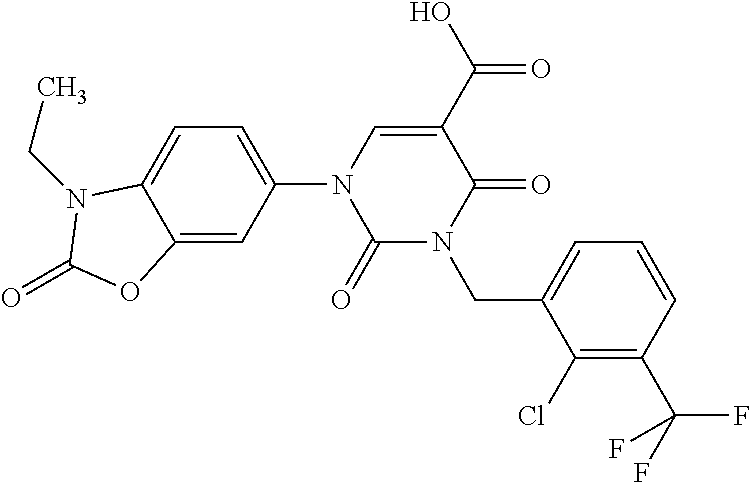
C1(=O)N(CC2=CC=CC(C(F)(F)F)=C2Cl)C(=O)C(C(=O)O)=CN1C1=CC=C2C(=C1)OC(=O)N2CC
